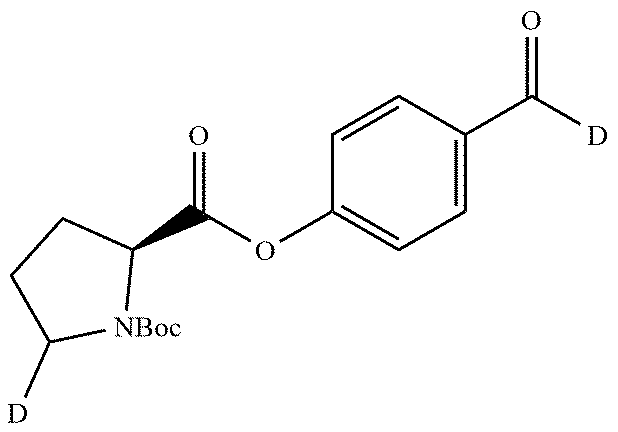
C1C([D])[NBoc]C(C(OC2=CC=C(C([D])=O)C=C2)=O)C1
